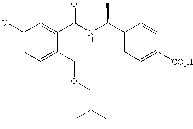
C1(Cl)=CC=C(COCC(C)(C)C)C(C(NC(C2=CC=C([CO2H])C=C2)C)=O)=C1
